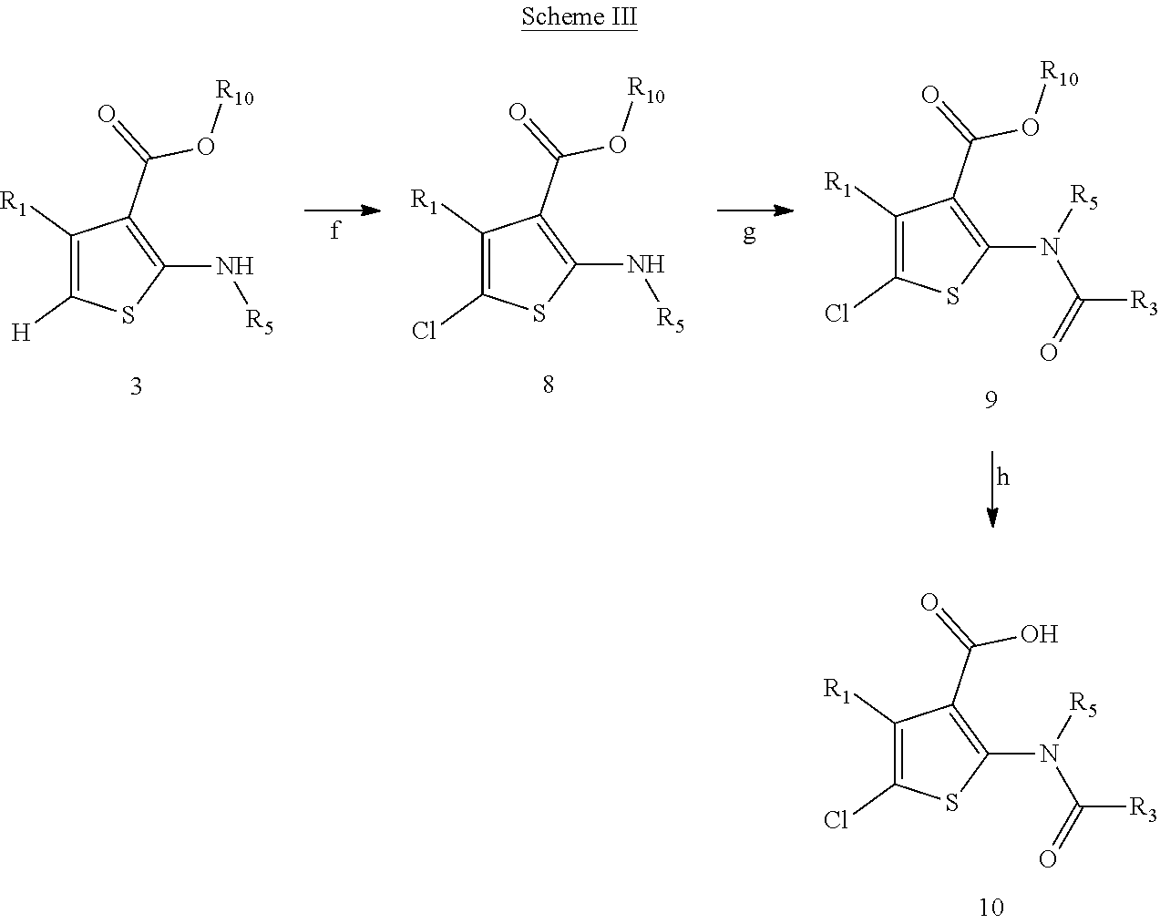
C1([R1])=C(Cl)SC(N(C([R3])=O)[R5])=C1C(=O)O[R10].C1([R1])=C(Cl)SC(N[R5])=C1C(=O)O[R10].C1([R1])=C([H])SC(N[R5])=C1C(=O)O[R10].C1([R1])=C(Cl)SC(N(C([R3])=O)[R5])=C1C(=O)O
